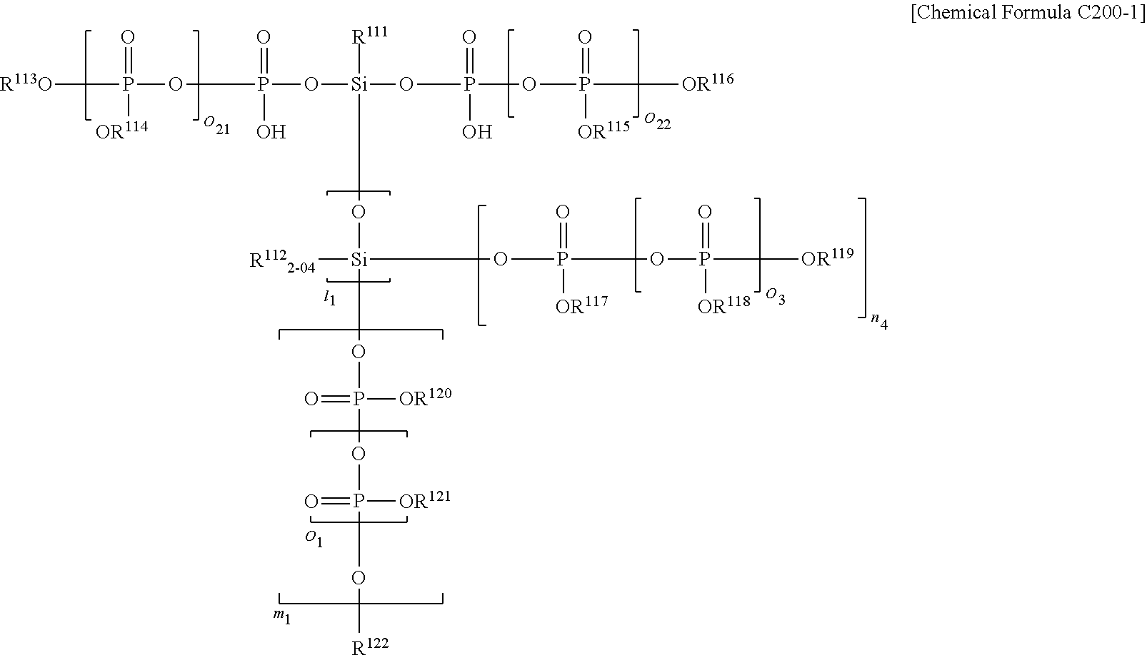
[R113O]P(=O)([OR114])OP(=O)(O)O[Si]([R111])(O[Si]([R1122-04])(OP(=O)([OR117])OP(=O)([OR118])[OR119])OP(=O)([OR120])OP(=O)([OR121])O[R122])OP(=O)(O)OP([OR116])(=O)[OR115]
